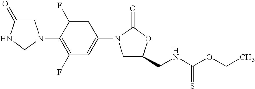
C1C(=O)NCN1C1=C(F)C=C(N2CC(CNC(OCC)=S)OC2=O)C=C1F
